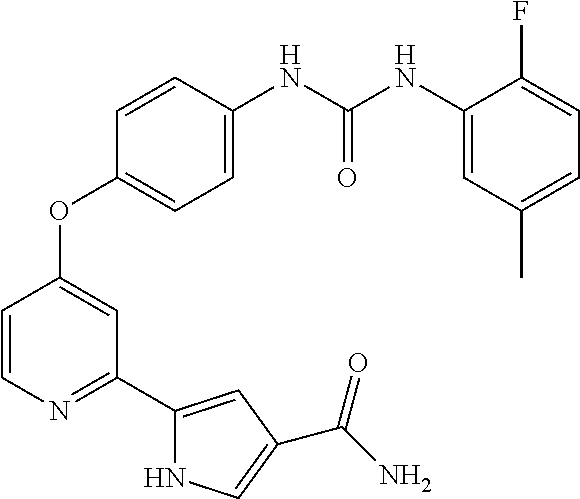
C1(OC2=CC(C3=CC(C(N)=O)=CN3)=NC=C2)=CC=C(NC(NC2=CC(C)=CC=C2F)=O)C=C1
